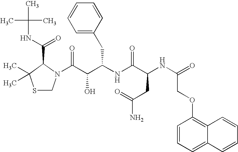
S1CN(C(C(C(NC(C(NC(=O)COC2=C3C(=CC=C2)C=CC=C3)CC(=O)N)=O)CC2=CC=CC=C2)O)=O)C(C(NC(C)(C)C)=O)C1(C)C
